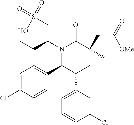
CCC(CS(=O)(O)=O)N1C(C2=CC=C(Cl)C=C2)C(C2=CC=CC(Cl)=C2)CC(C)(CC(=O)[OMe])C1=O
